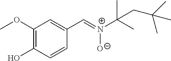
C1(OC)=C(O)C=CC(C=[N+](C(C)(C)CC(C)(C)C)[O-])=C1
